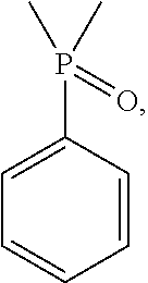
P(C1=CC=CC=C1)(C)(C)=O
